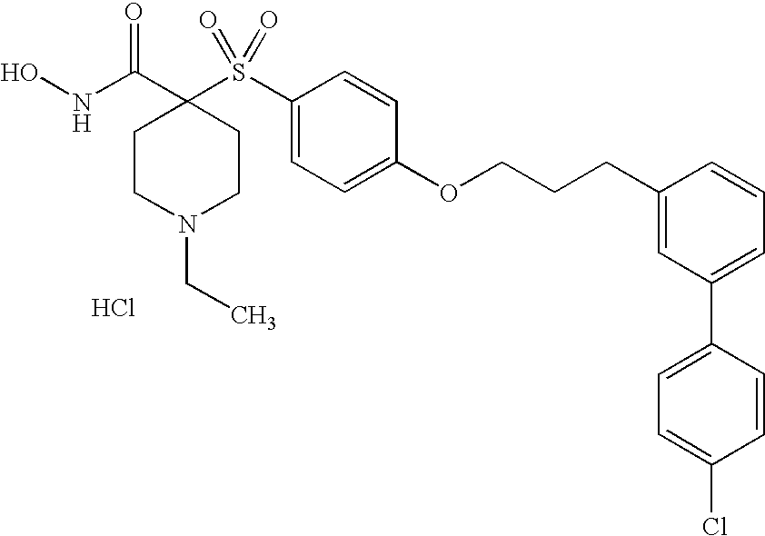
N(C(C1(S(C2=CC=C(OCCCC3=CC(C4=CC=C(Cl)C=C4)=CC=C3)C=C2)(=O)=O)CCN(CC)CC1)=O)O.Cl
